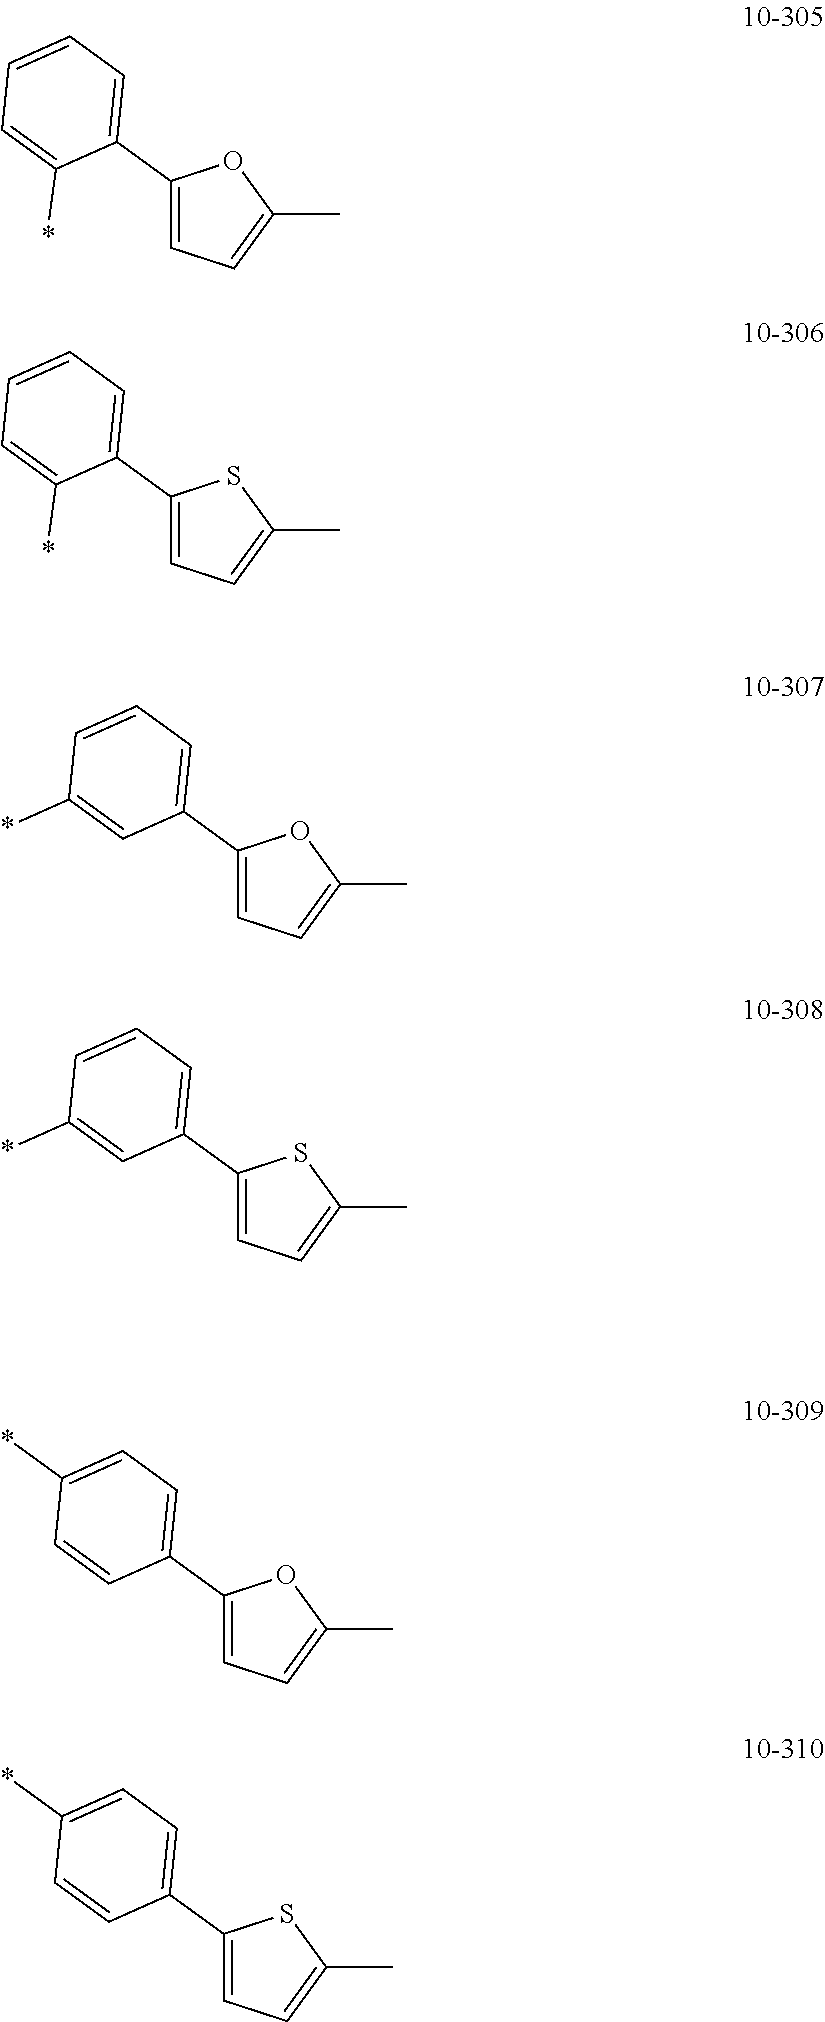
C1(C2=CC=CC=C2*)=CC=C(C)O1.C1(C2=CC=CC(*)=C2)=CC=C(C)O1.C1(C2=CC=CC=C2*)=CC=C(C)S1.C1(C2=CC=C(*)C=C2)=CC=C(C)O1.C1(C2=CC=CC(*)=C2)=CC=C(C)S1.C1(C2=CC=C(*)C=C2)=CC=C(C)S1
